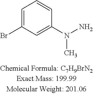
C1=C(Br)C=C(N(N)C)C=C1
